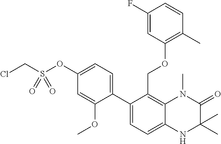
C12=C(COC3=C(C)C=CC(F)=C3)C(C3=CC=C(OS(CCl)(=O)=O)C=C3OC)=CC=C1NC(C)(C)C(=O)N2C
